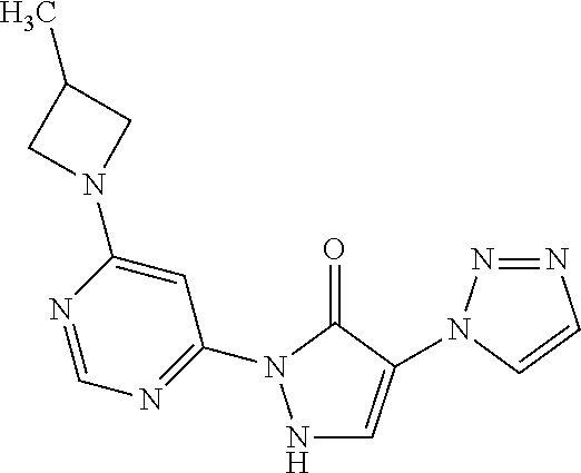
N1C=C(N2N=NC=C2)C(=O)N1C1=NC=NC(N2CC(C)C2)=C1
